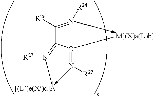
N(=C(C(=N[R27])C(=N[R24])[R26])[M[(X)a(L)b]])[R25]
